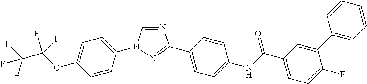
C1=CC(N2C=NC(C3=CC=C(NC(C4=CC=C(F)C(C5=CC=CC=C5)=C4)=O)C=C3)=N2)=CC=C1OC(C(F)(F)F)(F)F
